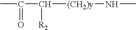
CC(=O)C([(CH2)y]NC)[R2]
